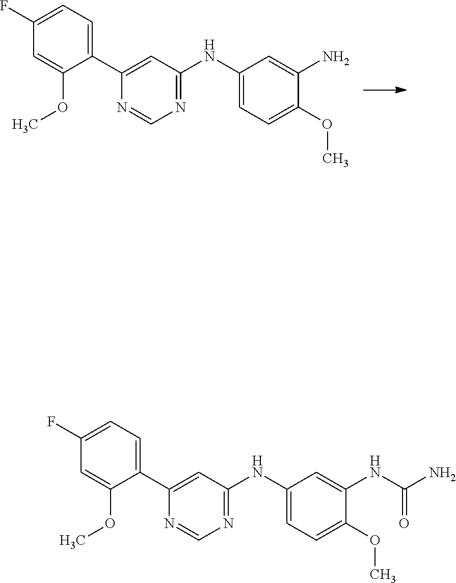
C1(C2=CC(NC3=CC=C(OC)C(N)=C3)=NC=N2)=CC=C(F)C=C1OC.C1(C2=CC(NC3=CC=C(OC)C(NC(=O)N)=C3)=NC=N2)=CC=C(F)C=C1OC
